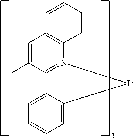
C12=CC=CC=C1[Ir]N1=C2C(C)=CC2=C1C=CC=C2
